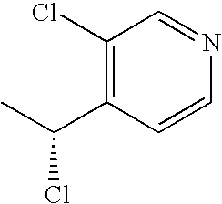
C1(Cl)=C(C(C)Cl)C=CN=C1
